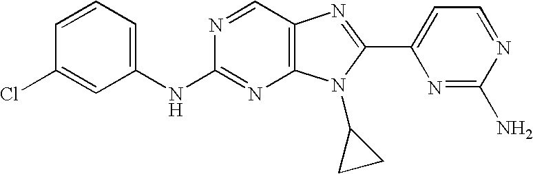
N(C1=NC2=C(C=N1)N=C(C1=CC=NC(N)=N1)N2C1CC1)C1=CC=CC(Cl)=C1
